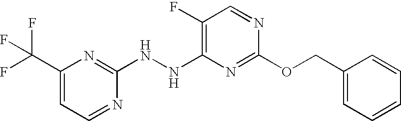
C1(F)=C(NNC2=NC(C(F)(F)F)=CC=N2)N=C(OCC2=CC=CC=C2)N=C1
